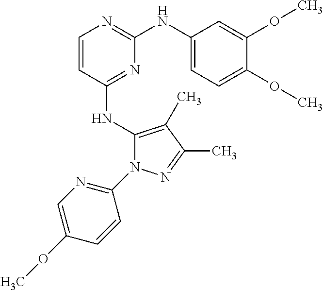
C1=CC(NC2=C(C)C(C)=NN2C2=NC=C(OC)C=C2)=NC(NC2=CC=C(OC)C(OC)=C2)=N1
